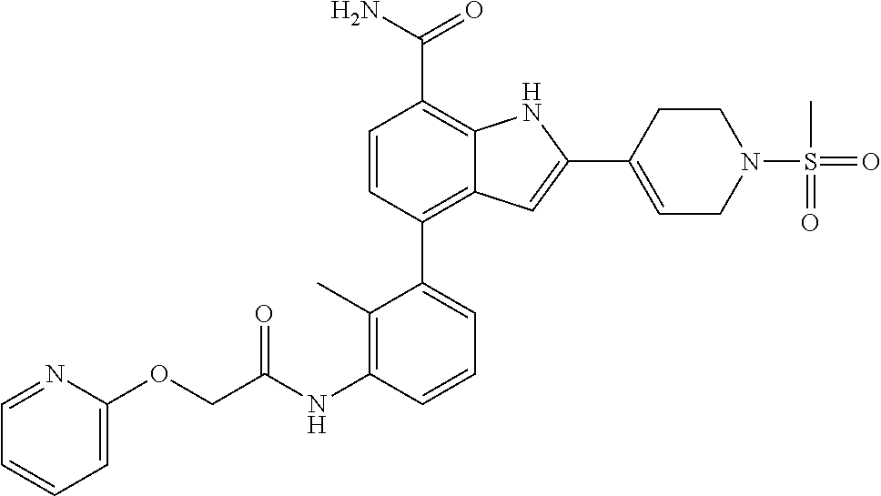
C1=CC(C2=CC=CC(NC(COC3=CC=CC=N3)=O)=C2C)=C2C(=C1C(N)=O)NC(C1=CCN(S(=O)(C)=O)CC1)=C2
